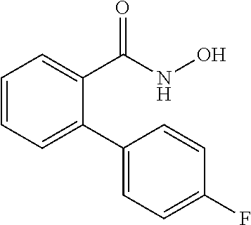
C1=CC=C(C2=CC=C(F)C=C2)C(C(NO)=O)=C1
